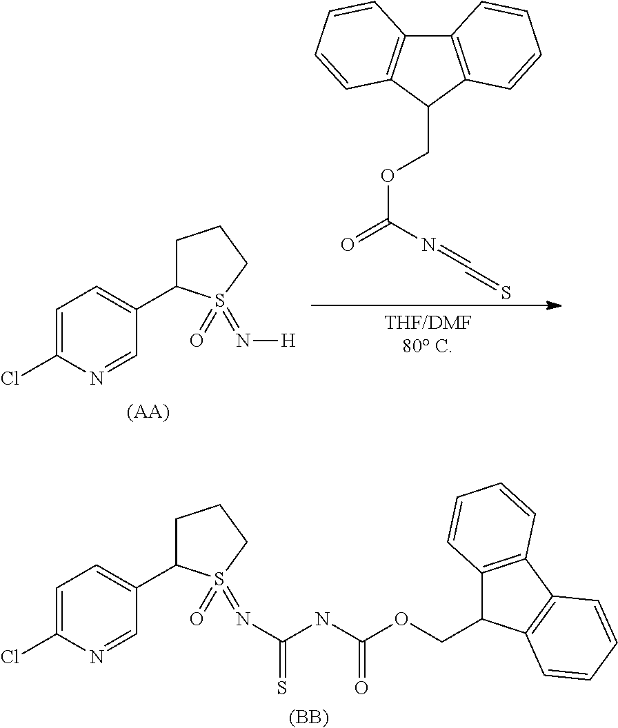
C1=C(Cl)N=CC(C2CCCS2(=O)=N[H])=C1.[(AA)].C12=C(C(COC(=O)N=C=S)C3=C1C=CC=C3)C=CC=C2.C1=C(Cl)N=CC(C2CCCS2(=O)=NC(=S)NC(OCC2C3=C(C4=C2C=CC=C4)C=CC=C3)=O)=C1.[(BB)]
